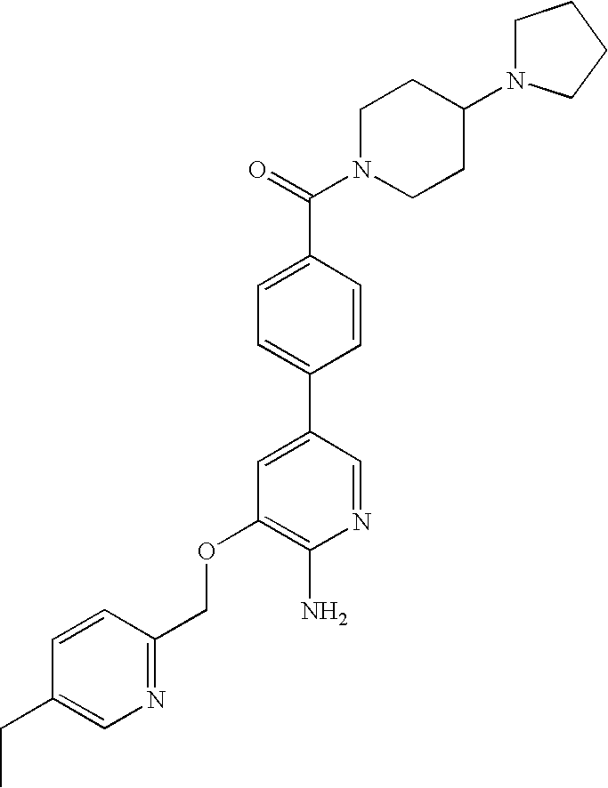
C(OC1=C(N)N=CC(C2=CC=C(C(=O)N3CCC(N4CCCC4)CC3)C=C2)=C1)C1=NC=C(CC)C=C1
